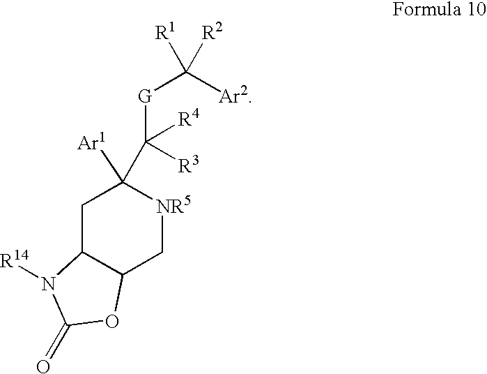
C1C2C(C[NR5]C1([Ar1])C([G]C([Ar2])([R1])[R2])([R4])[R3])OC(=O)N2[R14]
